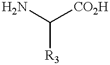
NC([CO2H])[R3]
